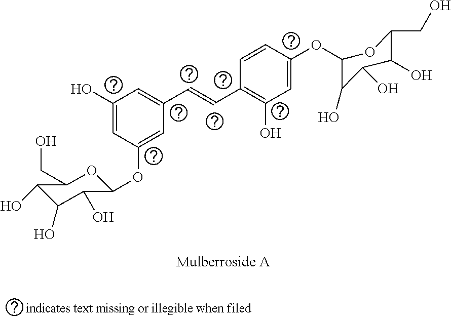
C1(O)C(O)C(O)C(OC2=CC(C=CC3=C(O)C=C(OC4C(O)C(O)C(O)C(CO)O4)C=C3)=CC(O)=C2)OC1CO
